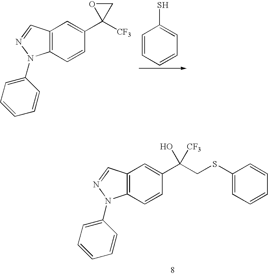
C12=C(C=CC(C(CSC3=CC=CC=C3)(O)[CF3])=C1)N(C1=CC=CC=C1)N=C2.C1=CC=CC=C1S.C12=C(C=CC(C3([CF3])CO3)=C1)N(C1=CC=CC=C1)N=C2
